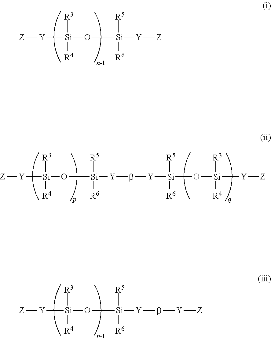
[Z][Y][Si](O[Si]([Y][Z])([R5])[R6])([R3])[R4].[Z][Y][Si](O[Si]([Y]b[Y][Si](O[Si]([Y][Z])([R3])[R4])([R5])[R6])([R5])[R6])([R3])[R4].[Z][Y][Si](O[Si]([Y]b[Y][Z])([R5])[R6])([R3])[R4]
